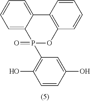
C1=C2C(=CC=C1)C1=C(OP2(C2=C(O)C=CC(O)=C2)=O)C=CC=C1
